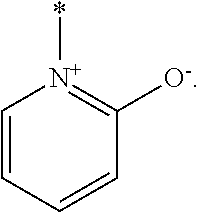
C1=CC=CC([O-])=[N+]1*
